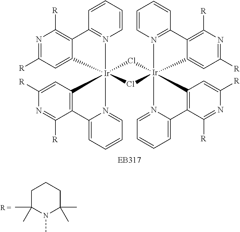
C1=CC=CN2=C1C1=C([R])N=C([R])C=C1[Ir]213(Cl[Ir]24(Cl1)(N1=C(C=CC=C1)C1=C([R])N=C([R])C=C21)N1=CC=CC=C1C1=C4C=C([R])N=C1[R])N1=CC=CC=C1C1=C3C=C([R])N=C1[R].C1C(C)(C)N(C)C(C)(C)CC1
